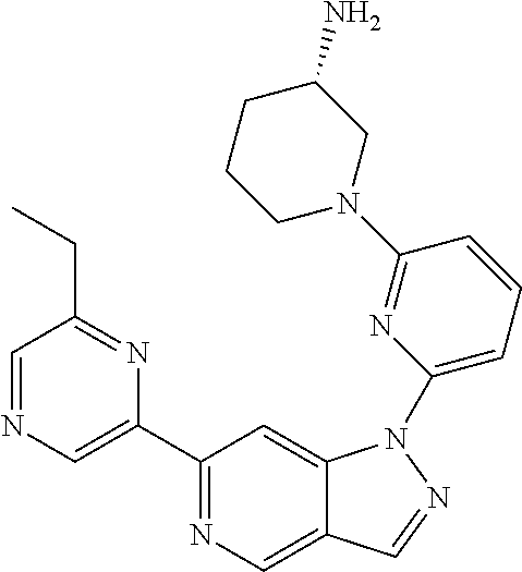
C1(C2=CN=CC(CC)=N2)=NC=C2C(=C1)N(C1=CC=CC(N3CC(N)CCC3)=N1)N=C2
